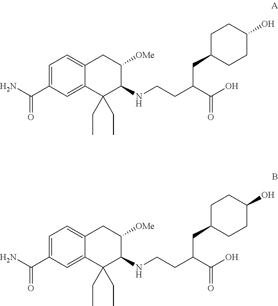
C1=C(C(N)=O)C=C2C(=C1)CC([OMe])C(NCCC(C(O)=O)CC1CCC(O)CC1)C2(CC)CC.C1=C(C(N)=O)C=C2C(=C1)CC([OMe])C(NCCC(C(O)=O)CC1CCC(O)CC1)C2(CC)CC
